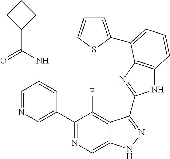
C1=NC=C(C2=NC=C3C(=C2F)C(C2=NC4=C(N2)C=CC=C4C2=CC=CS2)=NN3)C=C1NC(C1CCC1)=O
